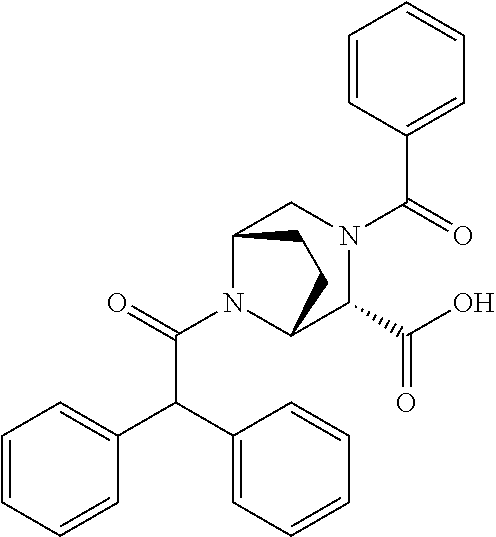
C1=CC=C(C(=O)N2CC3N(C(=O)C(C4=CC=CC=C4)C4=CC=CC=C4)C(C2C(O)=O)CC3)C=C1
